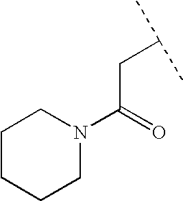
N1(C(=O)CC(C)C)CCCCC1
